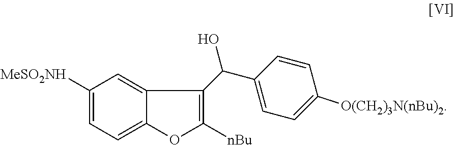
C12=CC([MeSO2NH])=CC=C1OC([nBu])=C2C(C1=CC=C([O(CH2)3N(nBu)2])C=C1)O
